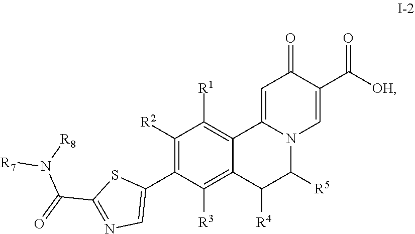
C1([R2])=C(C2=CN=C(C(=O)N([R8])[R7])S2)C([R3])=C2C(=C1[R1])C1=CC(=O)C(C([OH])=O)=CN1C([R5])C2[R4]
